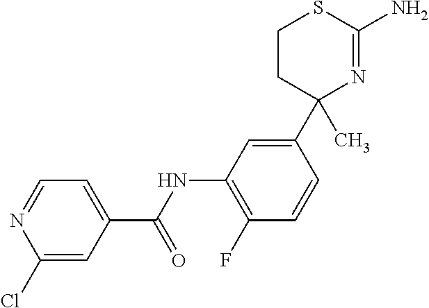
C1(C2(C)N=C(N)SCC2)=CC(NC(C2=CC=NC(Cl)=C2)=O)=C(F)C=C1
